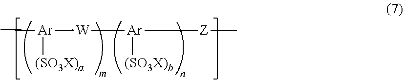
C[Ar]([W](C)[Ar]([(SO3X)b])[Z]C)[(SO3X)a]
